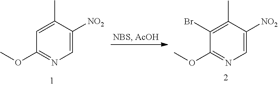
C1=C(C)C([NO2])=CN=C1OC.C1(Br)=C(C)C([NO2])=CN=C1OC
